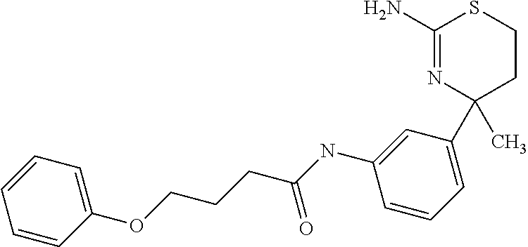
C1(N)=NC(C2=CC=CC(NC(=O)CCCOC3=CC=CC=C3)=C2)(C)CCS1
